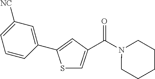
S1C=C(C(N2CCCCC2)=O)C=C1C1=CC([NC])=CC=C1
